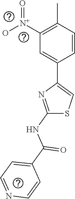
C1=C(C2=CSC(NC(C3=CC=NC=C3)=O)=N2)C=CC(C)=C1[N+](O)=O
